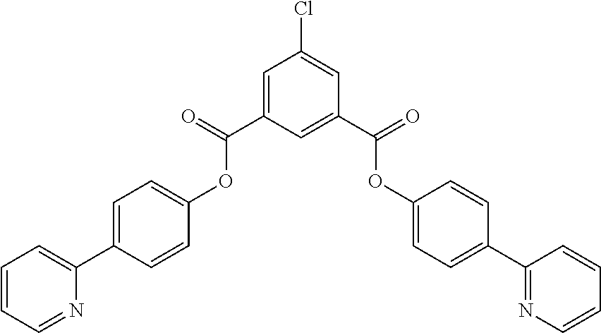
C1=C(C(=O)OC2=CC=C(C3=CC=CC=N3)C=C2)C=C(C(=O)OC2=CC=C(C3=NC=CC=C3)C=C2)C=C1Cl
